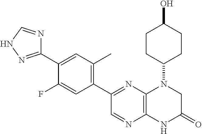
C12=C(N=C(C3=C(C)C=C(C4=NNC=N4)C(F)=C3)C=N1)N(C1CCC(O)CC1)CC(=O)N2
